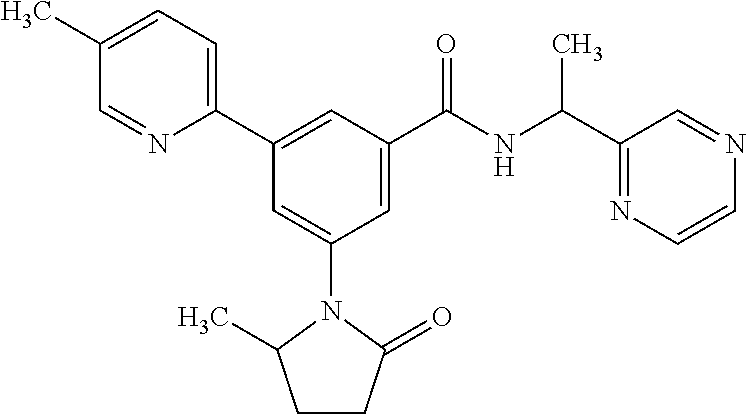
C1(C)=CC=C(C2=CC(C(NC(C3=NC=CN=C3)C)=O)=CC(N3C(C)CCC3=O)=C2)N=C1
